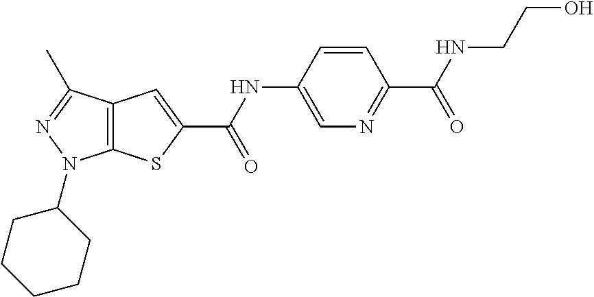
C12=C(C(C)=NN1C1CCCCC1)C=C(C(NC1=CN=C(C(=O)NCCO)C=C1)=O)S2
